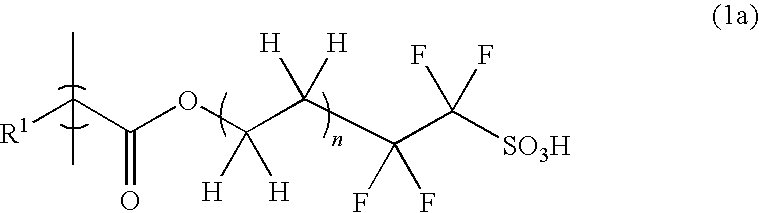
[R1]C(C(OC(C(C(C([SO3H])(F)F)(F)F)([H])[H])([H])[H])=O)(C)C
